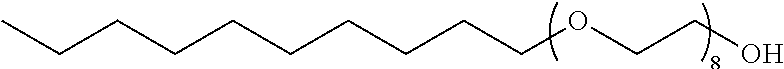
C(CCCCCCCOCCO)CC
